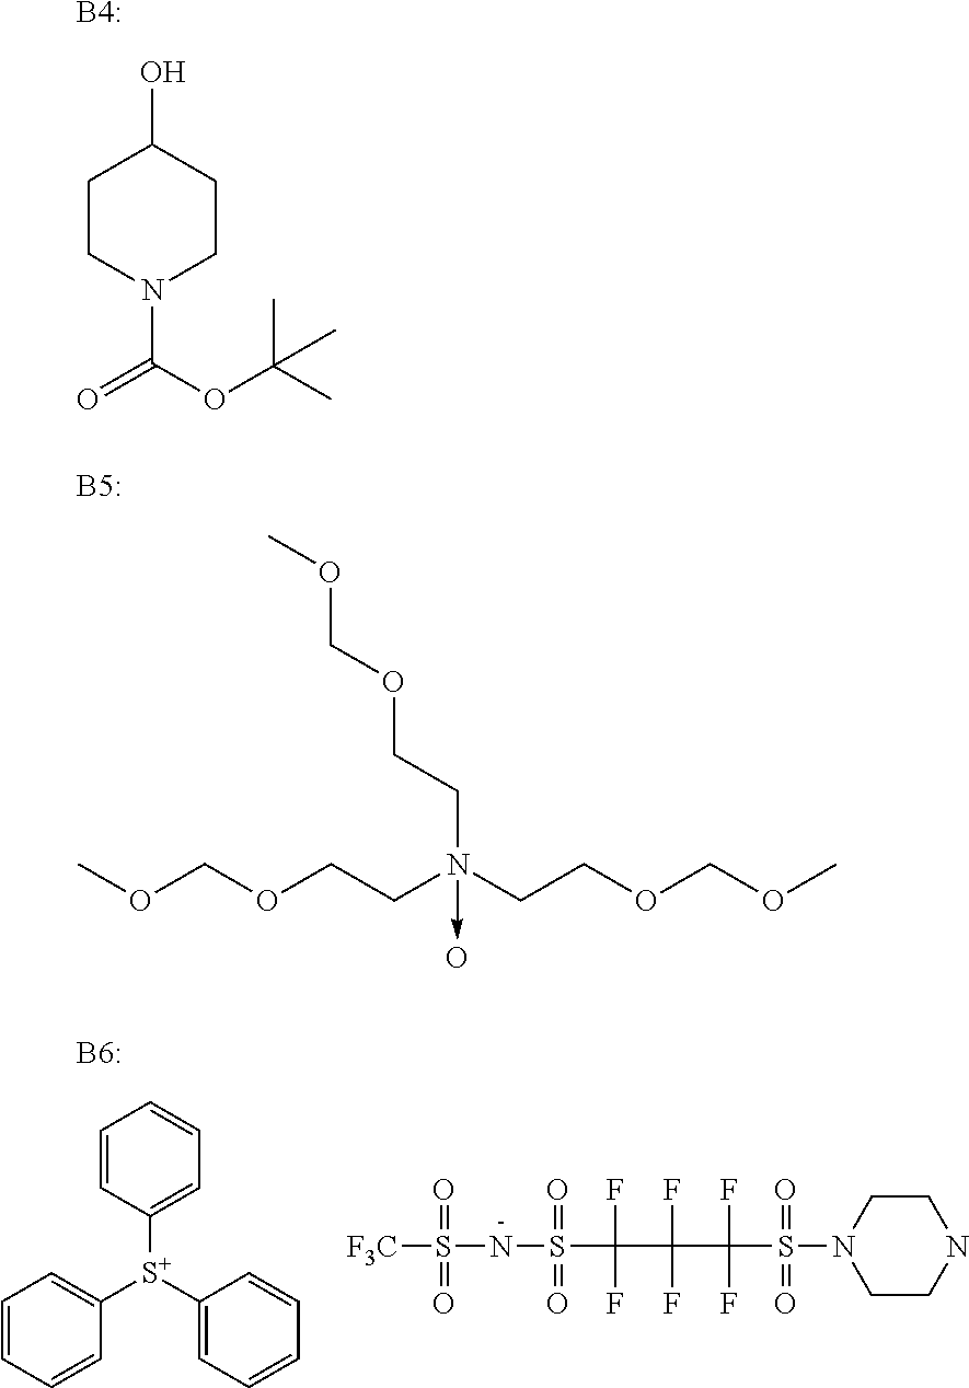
COCOCCN(CCOCOC)(->O)CCOCOC.[B5:].C1=CC=CC([S+](C2=CC=CC=C2)C2=CC=CC=C2)=C1.[F3C]S(=O)(NS(=O)(C(F)(F)C(F)(F)C(F)(F)S(=O)(N1CCNCC1)=O)=O)=O.[B6:].C1CN(C(OC(C)(C)C)=O)CCC1O.[B4:]
